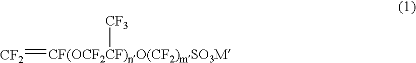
[CF2]=[CF(OCF2CF)nO(CF2)mSO3M][CF3]
